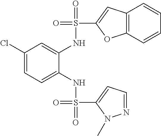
C1(Cl)=CC=C(NS(=O)(C2=CC=NN2C)=O)C(NS(=O)(C2=CC3=C(O2)C=CC=C3)=O)=C1
